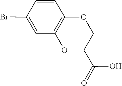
C(=O)(C1OC2=C(OC1)C=CC(Br)=C2)O
